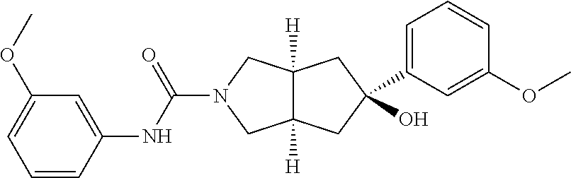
C1=CC(NC(=O)N2CC3([H])C([H])(C2)CC(C2=CC=CC(OC)=C2)(O)C3)=CC(OC)=C1
